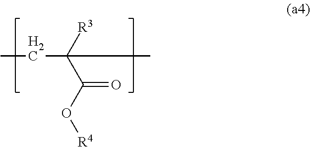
CCC([R3])(C(=O)O[R4])C
